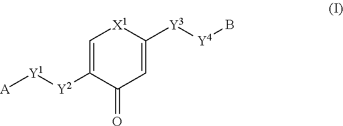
C1=C([Y2][Y1][A])C(=O)C=C([Y3][Y4]B)[X1]1
